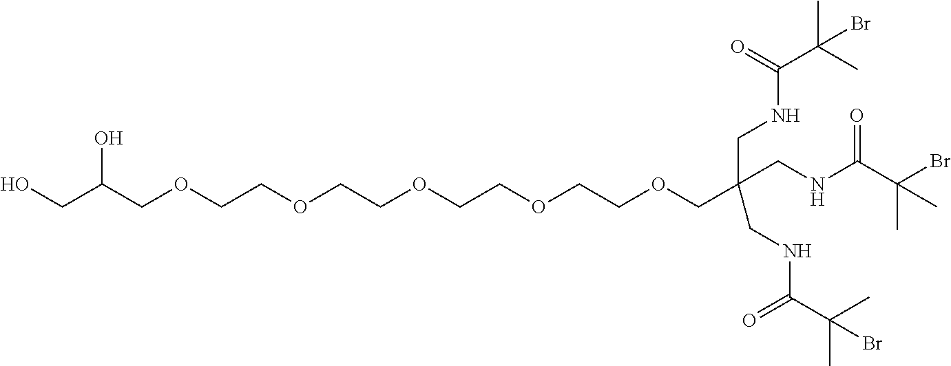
C(C(COCCOCCOCCOCCOCC(CNC(=O)C(C)(C)Br)(CNC(C(C)(C)Br)=O)CNC(C(Br)(C)C)=O)O)O
